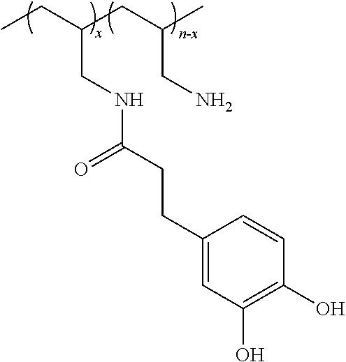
C(CNC(=O)CCC1=CC(O)=C(O)C=C1)(CC(CN)C)CC
